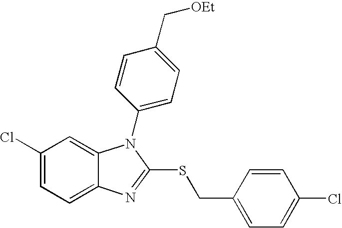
C1(Cl)=CC=C2C(=C1)N(C1=CC=C(C[OEt])C=C1)C(SCC1=CC=C(Cl)C=C1)=N2
